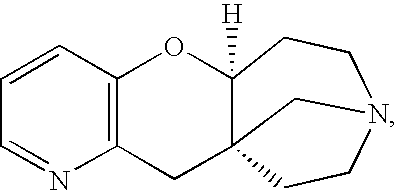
C1=CC=NC2=C1OC1([H])C3(C2)CCN(CC1)C3
